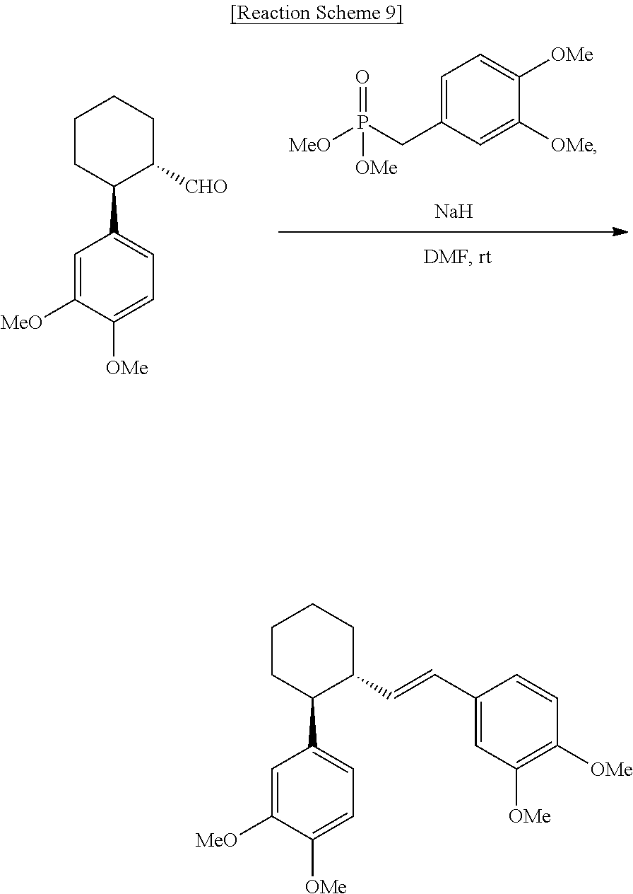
C1([MeO])=CC(C2C([CHO])CCCC2)=CC=C1[OMe].C1=C(CP([MeO])([OMe])=O)C=C([OMe])C([OMe])=C1.[Na].C1([MeO])=CC(C2C(C=CC3=CC([OMe])=C([OMe])C=C3)CCCC2)=CC=C1[OMe]
